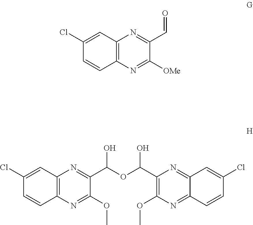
C1(C=O)=NC2=C(N=C1[OMe])C=CC(Cl)=C2.C12=NC(C(OC(C3=NC4=C(N=C3OC)C=CC(Cl)=C4)O)O)=C(OC)N=C1C=CC(Cl)=C2
